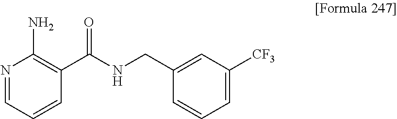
N1=CC=CC(C(NCC2=CC([CF3])=CC=C2)=O)=C1N
